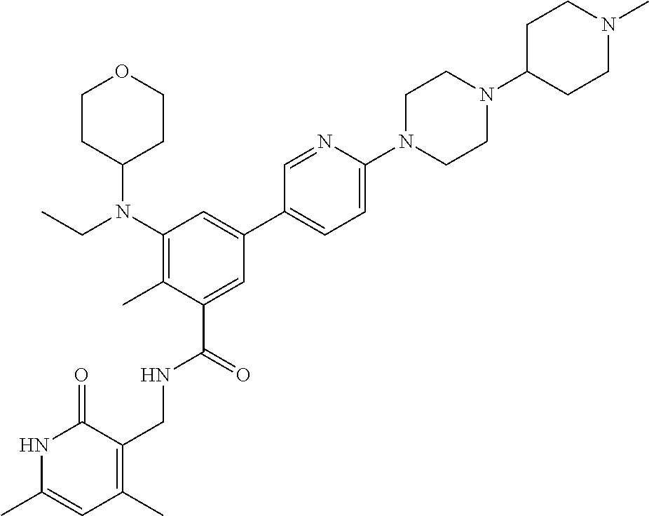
C1CC(N(C2=C(C)C(C(=O)NCC3=C(C)C=C(C)NC3=O)=CC(C3=CC=C(N4CCN(C5CCN(C)CC5)CC4)N=C3)=C2)CC)CCO1
